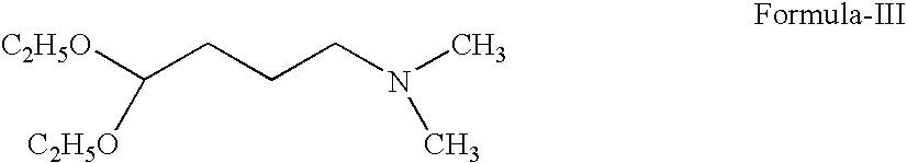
[C2H5O]C(CCCN(C)C)[C2H5O]
